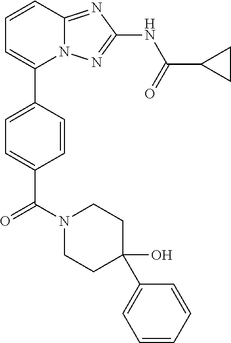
C1=CC2=NC(NC(=O)C3CC3)=NN2C(C2=CC=C(C(N3CCC(O)(C4=CC=CC=C4)CC3)=O)C=C2)=C1
